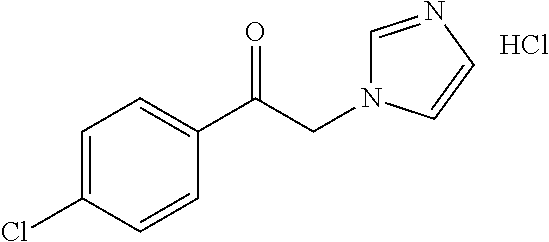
Cl.C1=C(Cl)C=CC(C(CN2C=NC=C2)=O)=C1
